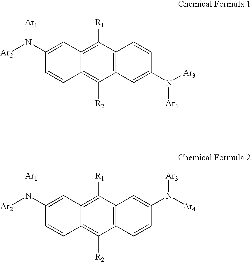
C12=C(C([R1])=C3C(=C1[R2])C=CC(N([Ar1])[Ar2])=C3)C=CC(N([Ar3])[Ar4])=C2.C12=C(C([R1])=C3C(=C1[R2])C=CC(N([Ar1])[Ar2])=C3)C=C(N([Ar4])[Ar3])C=C2
